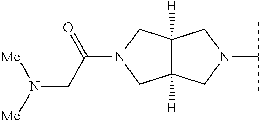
N1(C(C)C)CC2([H])C([H])(C1)CN(C(CN([Me])[Me])=O)C2
